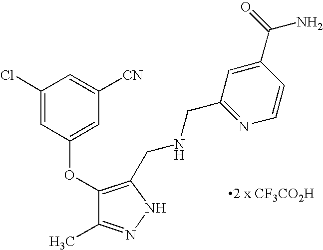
C1(OC2=CC([CN])=CC(Cl)=C2)=C(CNCC2=NC=CC(C(=O)N)=C2)NN=C1C
